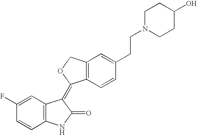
C12=C(C=CC(CCN3CCC(O)CC3)=C1)C(=C1C3=C(NC1=O)C=CC(F)=C3)OC2
